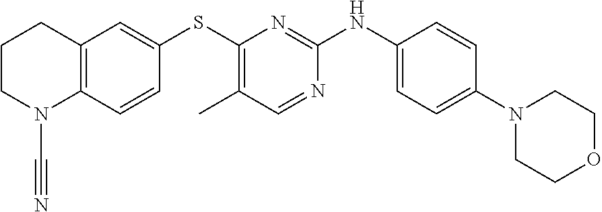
C12=C(C=CC(SC3=C(C)C=NC(NC4=CC=C(N5CCOCC5)C=C4)=N3)=C1)N(C#N)CCC2
